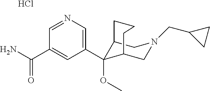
C12C(OC)(C3=CN=CC(C(N)=O)=C3)C(CN(CC3CC3)C1)CCC2.Cl
